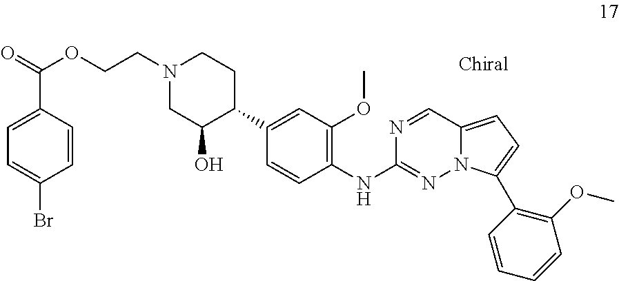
N1(CCOC(=O)C2=CC=C(Br)C=C2)CC(O)C(C2=CC(OC)=C(NC3=NN4C(=CC=C4C4=C(OC)C=CC=C4)C=N3)C=C2)CC1
